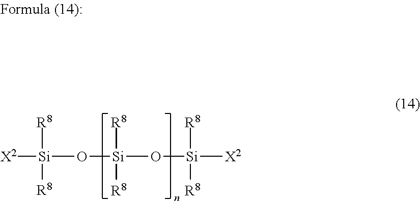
[X2][Si]([R8])([R8])O[Si](O[Si]([X2])([R8])[R8])([R8])[R8]
